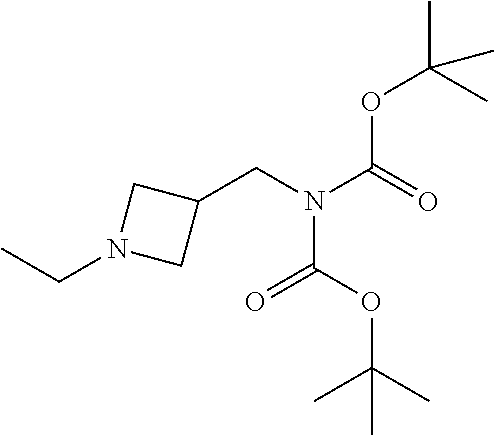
CCN1CC(CN(C(=O)OC(C)(C)C)C(OC(C)(C)C)=O)C1
